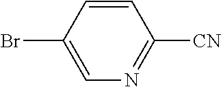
C1=CC(Br)=CN=C1[CN]
